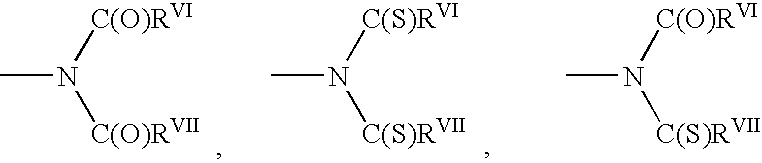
CN([C(O)RVI])[C(O)RVII].CN([C(S)RVI])[C(S)RVII].CN([C(O)RVI])[C(S)RVII]
